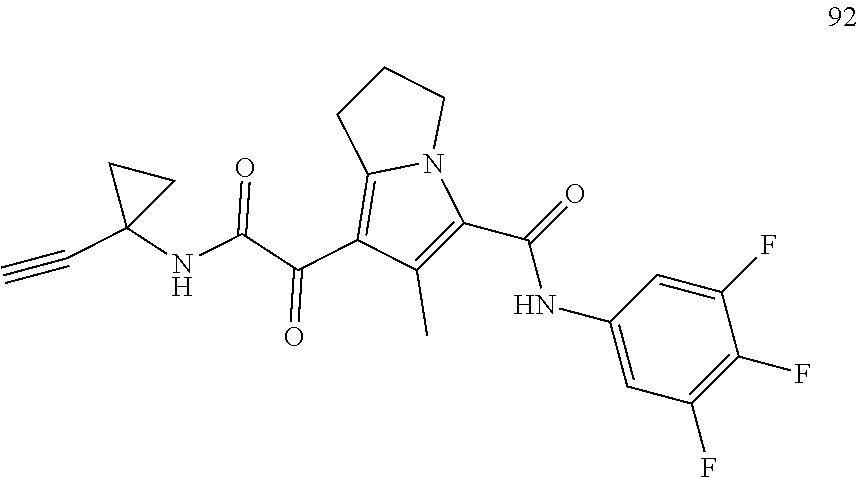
C1(F)=CC(NC(C2=C(C)C(C(=O)C(=O)NC3(C#C)CC3)=C3N2CCC3)=O)=CC(F)=C1F
